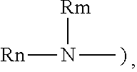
[Rn]N([Rm])C
